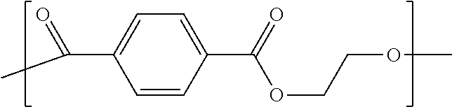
C1=CC(C(=O)OCCOC)=CC=C1C(=O)C
